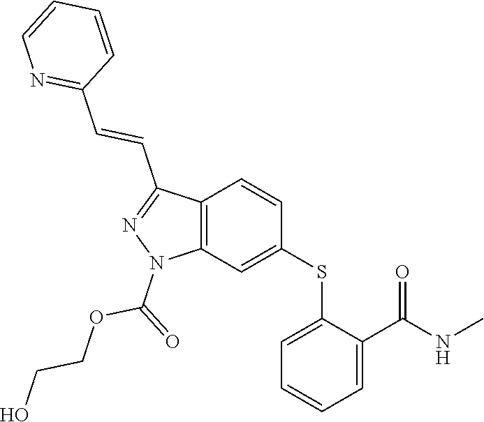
C1(SC2=CC3=C(C=C2)C(C=CC2=NC=CC=C2)=NN3C(=O)OCCO)=CC=CC=C1C(NC)=O
